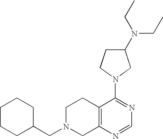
C1CCC(CN2CC3=C(CC2)C(N2CCC(N(CC)CC)C2)=NC=N3)CC1
